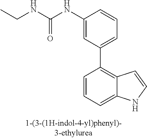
C1(NC(NCC)=O)=CC(C2=C3C(=CC=C2)NC=C3)=CC=C1
